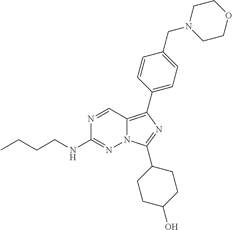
N1=CC2=C(C3=CC=C(CN4CCOCC4)C=C3)N=C(C3CCC(O)CC3)N2N=C1NCCCC
